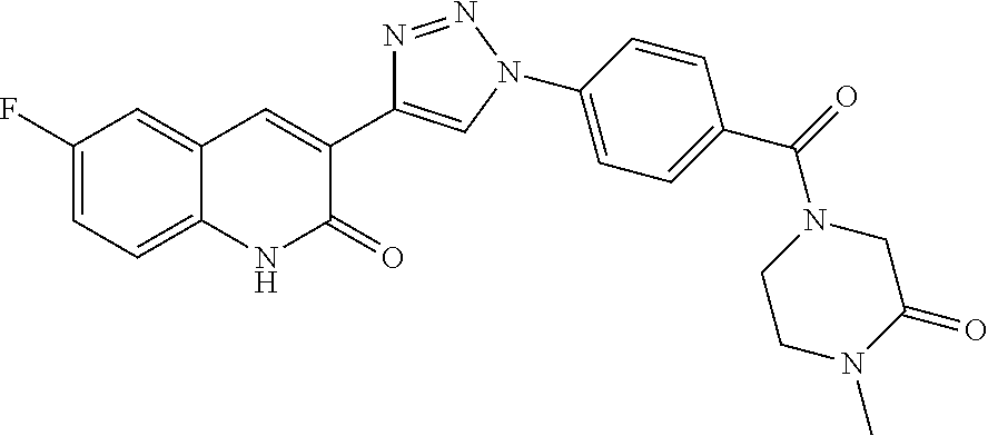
C1(F)=CC=C2C(=C1)C=C(C1=CN(C3=CC=C(C(N4CCN(C)C(=O)C4)=O)C=C3)N=N1)C(=O)N2
